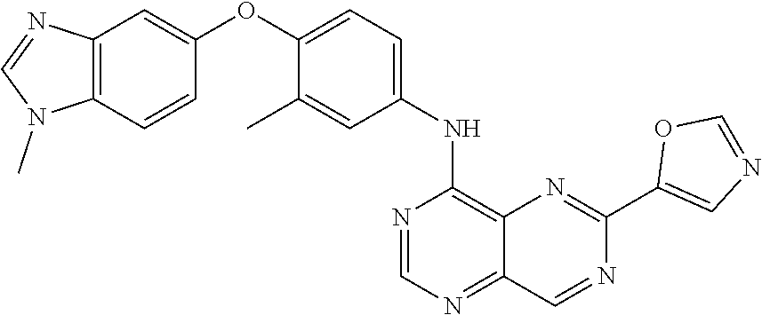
C12=C(C=CC(OC3=CC=C(NC4=C5C(=NC=N4)C=NC(C4=CN=CO4)=N5)C=C3C)=C1)N(C)C=N2
